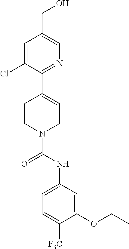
C1=C(Cl)C(C2=CCN(C(NC3=CC=C([F3C])C(OCC)=C3)=O)CC2)=NC=C1CO
